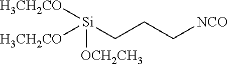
[Si]([OCH2CH3])([H3CH2CO])([H3CH2CO])CCC[NCO]
